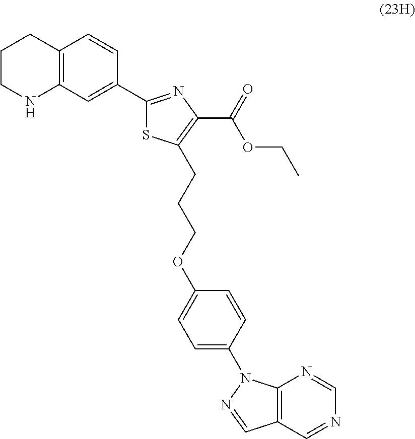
C12=C(C=C(C3=NC(C(=O)OCC)=C(CCCOC4=CC=C(N5C6=C(C=NC=N6)C=N5)C=C4)S3)C=C1)NCCC2
